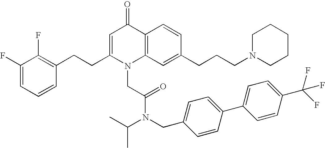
C1(F)=CC=CC(CCC2=CC(=O)C3=C(N2CC(N(CC2=CC=C(C4=CC=C(C(F)(F)F)C=C4)C=C2)C(C)C)=O)C=C(CCCN2CCCCC2)C=C3)=C1F
